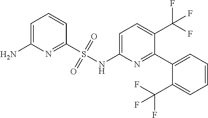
C1=C(NS(C2=NC(N)=CC=C2)(=O)=O)N=C(C2=CC=CC=C2C(F)(F)F)C(C(F)(F)F)=C1
